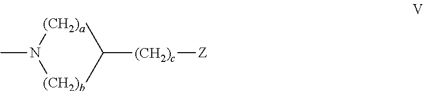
[(CH2)a]1N(C)[(CH2)b]CC([(CH2)c][Z])C1
